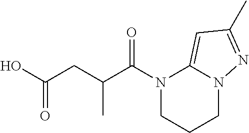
N1(C(C(CC(O)=O)C)=O)CCCN2C1=CC(C)=N2
